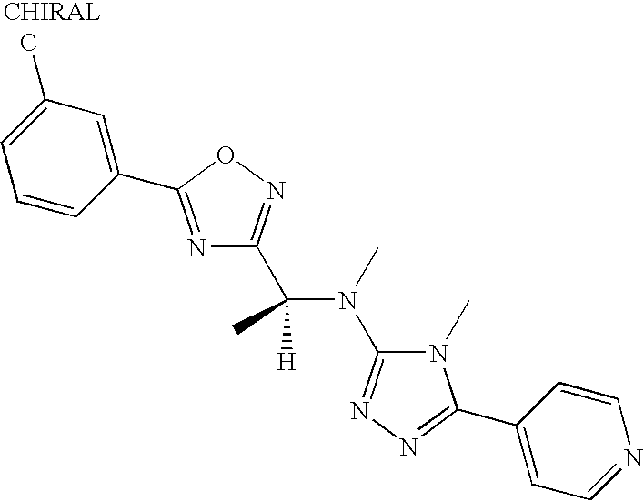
N1=C(C2=CC(C)=CC=C2)ON=C1C(N(C)C1=NN=C(C2=CC=NC=C2)N1C)(C)[H]
